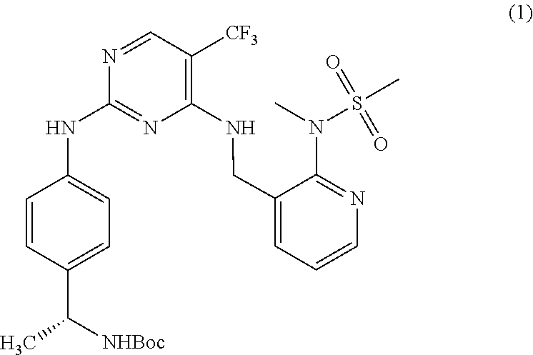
C1(NCC2=CC=CN=C2N(C)S(=O)(=O)C)=C([CF3])C=NC(NC2=CC=C(C([NHBoc])C)C=C2)=N1
